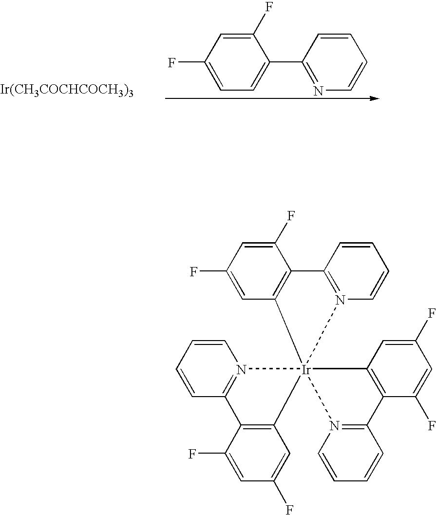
C1(F)=CC=C(C2=NC=CC=C2)C(F)=C1.[Ir(CH3COCHCOCH3)3].C1(F)=CC2=C(C(F)=C1)C1=N(C=CC=C1)[Ir]213(C2=C(C(F)=CC(F)=C2)C2=N1C=CC=C2)C1=C(C(F)=CC(F)=C1)C1=N3C=CC=C1
